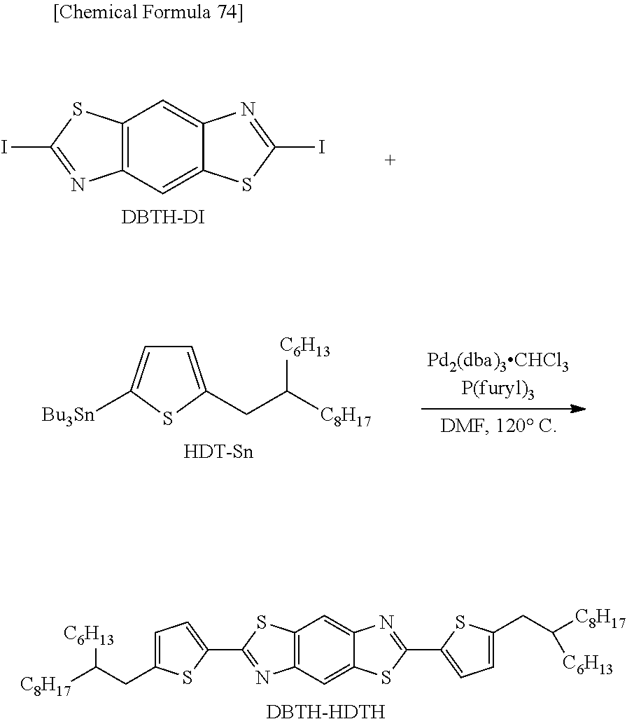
C12=C(C=C3C(=C1)N=C(I)S3)N=C(I)S2.[DBTH-DI].C1=C(CC([C8H17])[C6H13])SC([Bu3Sn])=C1.[HDT-Sn].C12=C(C=C3C(=C1)N=C(C1=CC=C(CC([C8H17])[C6H13])S1)S3)N=C(C1=CC=C(CC([C6H13])[C8H17])S1)S2.[DBTH-HDTH]
